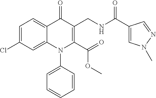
C1=C(Cl)C=C2C(=C1)C(=O)C(CNC(C1=CN(C)N=C1)=O)=C(C(=O)OC)N2C1=CC=CC=C1
